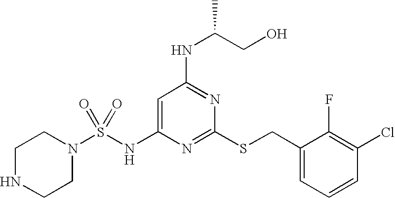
C1=C(NS(N2CCNCC2)(=O)=O)N=C(SCC2=CC=CC(Cl)=C2F)N=C1NC(CO)C
